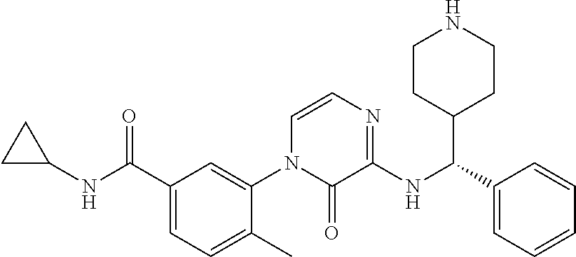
C1(C(NC2CC2)=O)=CC=C(C)C(N2C(=O)C(NC(C3=CC=CC=C3)C3CCNCC3)=NC=C2)=C1
